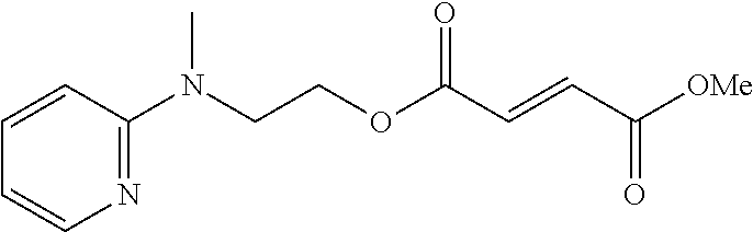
[OMe]C(C=CC(OCCN(C1=NC=CC=C1)C)=O)=O
